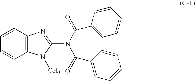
C1=CC=CC2=C1N=C(N(C(=O)C1=CC=CC=C1)C(=O)C1=CC=CC=C1)N2C
